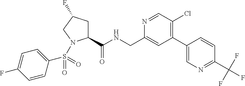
C1(C(NCC2=CC(C3=CN=C(C(F)(F)F)C=C3)=C(Cl)C=N2)=O)CC(F)CN1S(C1=CC=C(F)C=C1)(=O)=O
